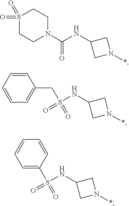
C1(NC(N2CCS(=O)(=O)CC2)=O)CN(*)C1.C1(NS(=O)(=O)CC2=CC=CC=C2)CN(*)C1.C1(NS(=O)(=O)C2=CC=CC=C2)CN(*)C1
